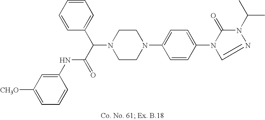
N1(C(C(=O)NC2=CC([CH3O])=CC=C2)C2=CC=CC=C2)CCN(C2=CC=C(N3C(=O)N(C(C)C)N=C3)C=C2)CC1
